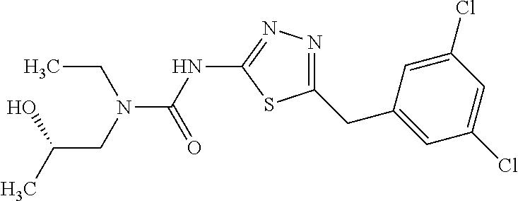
N(C(NC1=NN=C(CC2=CC(Cl)=CC(Cl)=C2)S1)=O)(CC)CC(O)C
